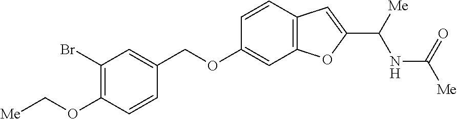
C1=CC2=C(C=C1OCC1=CC(Br)=C(OC[Me])C=C1)OC(C([Me])NC([Me])=O)=C2
